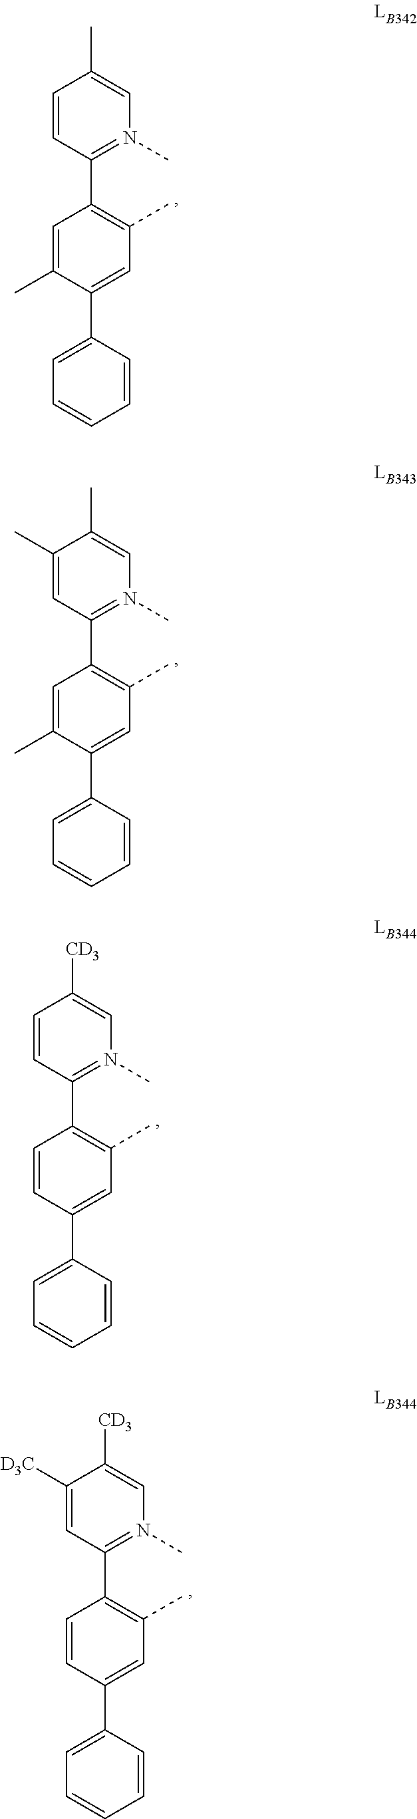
C1(C2=C(C)C=C(C3=CC=CC=C3)C(C)=C2)=N(C)C=C(C)C=C1.C1(C2=C(C)C=C(C3=CC=CC=C3)C(C)=C2)=N(C)C=C(C)C(C)=C1.C1(C2=C(C)C=C(C3=CC=CC=C3)C=C2)=N(C)C=C([CD3])C=C1.C1(C2=C(C)C=C(C3=CC=CC=C3)C=C2)=N(C)C=C([CD3])C([D3C])=C1
